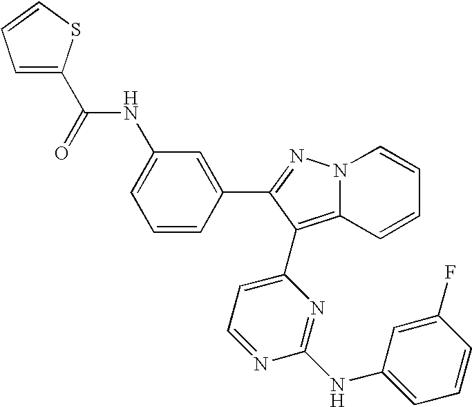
N(C1=CC=CC(C2=NN3C(=C2C2=CC=NC(NC4=CC=CC(F)=C4)=N2)C=CC=C3)=C1)C(=O)C1=CC=CS1
